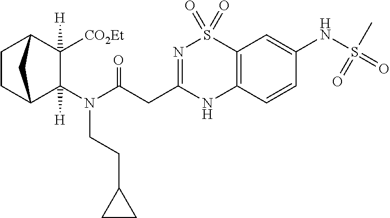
[CO2Et]C1([H])C(N(CCC2CC2)C(CC2=NS(=O)(=O)C3=C(N2)C=CC(NS(=O)(C)=O)=C3)=O)([H])C2CCC1C2
